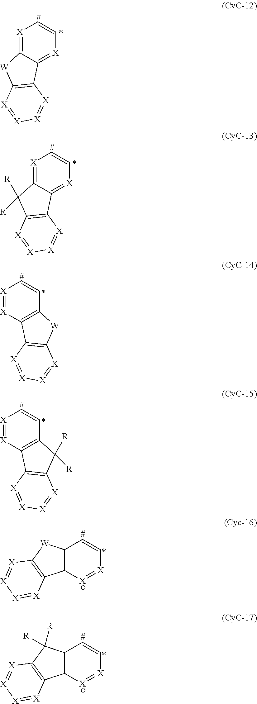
[X]1=C2C(=[X]C=C1)C1=C([W]2)[X]=[X][X]=[X]1.[X]1=C2C(=[X]C=C1)C1=C(C2([R])[R])[X]=[X][X]=[X]1.[X]1=[X]C2=C(C=C1)[W]C1=C2[X]=[X][X]=[X]1.[X]1=[X]C2=C(C=C1)C([R])([R])C1=C2[X]=[X][X]=[X]1.C12=C([X]=[X]C=C1)C1=C([W]2)[X]=[X][X]=[X]1.C12=C([X]=[X]C=C1)C1=C(C2([R])[R])[X]=[X][X]=[X]1
